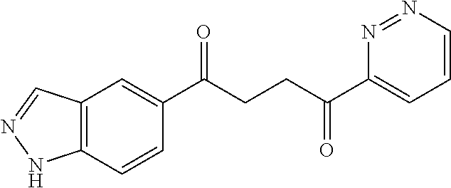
C1(C(CCC(C2=CC=CN=N2)=O)=O)=CC2=C(C=C1)NN=C2
